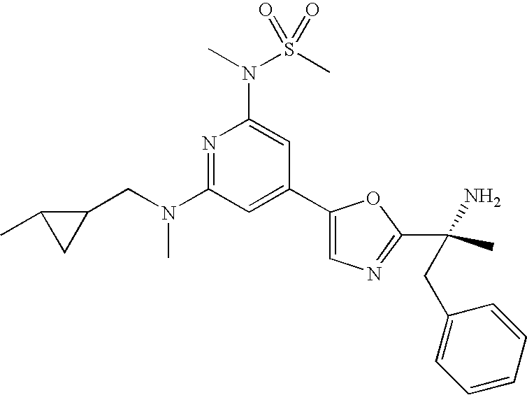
N1=C(N(CC2C(C)C2)C)C=C(C2=CN=C(C(C)(N)CC3=CC=CC=C3)O2)C=C1N(S(C)(=O)=O)C
